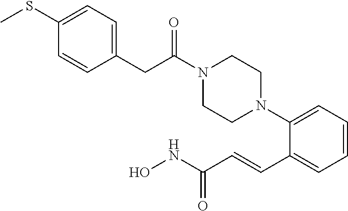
C(C(N1CCN(C2=CC=CC=C2C=CC(NO)=O)CC1)=O)C1=CC=C(SC)C=C1
